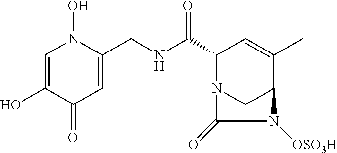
N(C(C1N2CC(N([OSO3H])C2=O)C(C)=C1)=O)CC1=CC(=O)C(O)=CN1O
